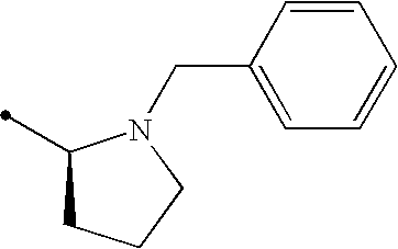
C1(C)CCCN1CC1=CC=CC=C1
